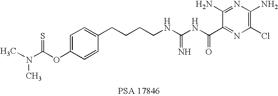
CN(C(OC1=CC=C(CCCCNC(NC(C2=NC(Cl)=C(N)N=C2N)=O)=N)C=C1)=S)C
